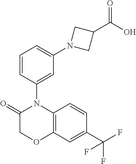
C1C(=O)N(C2=CC(N3CC(C(O)=O)C3)=CC=C2)C2=C(O1)C=C(C(F)(F)F)C=C2
